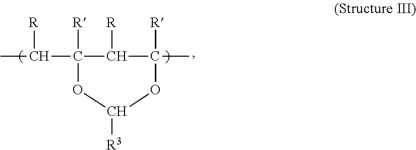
C(C)(C1([R])C([R])C(C)([R])OC([R3])O1)[R]
